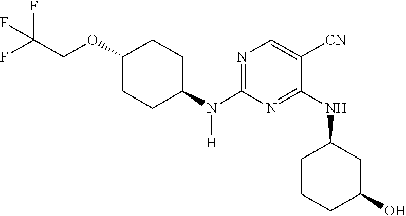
N1=C(N(C2CCC(OCC(F)(F)F)CC2)[H])N=C(NC2CCCC(O)C2)C([CN])=C1
